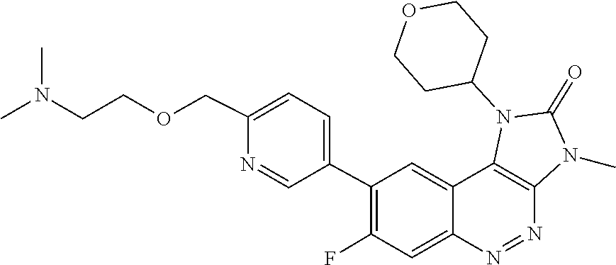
C1C(N2C(=O)N(C)C3=C2C2=CC(C4=CC=C(COCCN(C)C)N=C4)=C(F)C=C2N=N3)CCOC1
